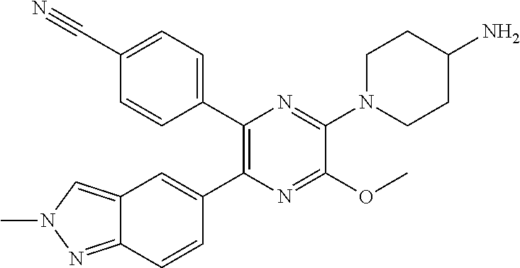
C12=NN(C)C=C1C=C(C1=C(C3=CC=C(C#N)C=C3)N=C(N3CCC(N)CC3)C(OC)=N1)C=C2
